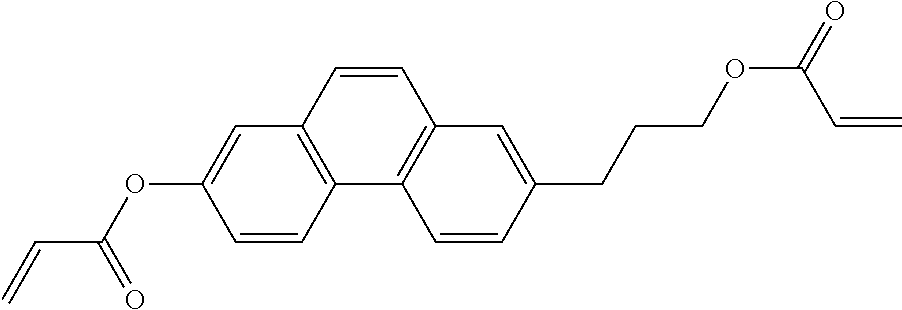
C12=C(C=CC3=C1C=CC(CCCOC(=O)C=C)=C3)C=C(OC(C=C)=O)C=C2
